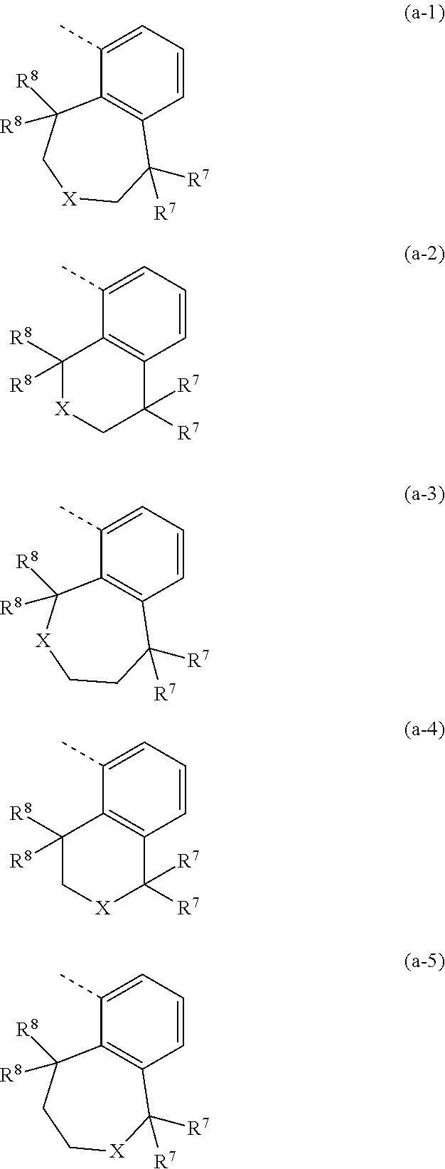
C1(C)=CC=CC2=C1C([R8])([R8])C[X]CC2([R7])[R7].C1(C)=CC=CC2=C1C([R8])([R8])[X]CC2([R7])[R7].C1(C)=CC=CC2=C1C([R8])([R8])[X]CCC2([R7])[R7].C1(C)=CC=CC2=C1C([R8])([R8])C[X]C2([R7])[R7].C1(C)=CC=CC2=C1C([R8])([R8])CC[X]C2([R7])[R7]
